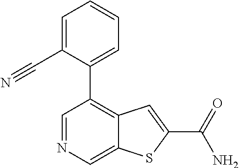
C1=NC=C2C(=C1C1=CC=CC=C1C#N)C=C(C(N)=O)S2
